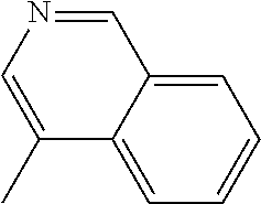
C1(C)=CN=CC2=CC=CC=C12
